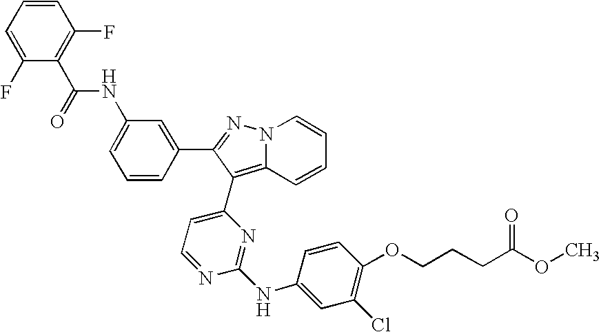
N(C1=CC=CC(C2=NN3C=CC=CC3=C2C2=CC=NC(NC3=CC(Cl)=C(OCCCC(OC)=O)C=C3)=N2)=C1)C(C1=C(F)C=CC=C1F)=O
